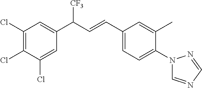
C1(Cl)=CC(C(C=CC2=CC=C(N3C=NC=N3)C(C)=C2)[CF3])=CC(Cl)=C1Cl
